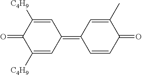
C1=C([C4H9])C(=O)C([C4H9])=CC1=C1C=CC(=O)C(C)=C1
